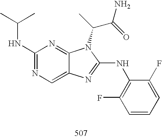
C1(NC(C)C)=NC=C2C(=N1)N(C(C(N)=O)C)C(NC1=C(F)C=CC=C1F)=N2
